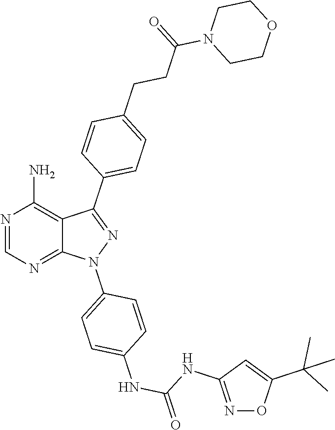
N1=CN=C2C(=C1N)C(C1=CC=C(CCC(=O)N3CCOCC3)C=C1)=NN2C1=CC=C(NC(=O)NC2=NOC(C(C)(C)C)=C2)C=C1
